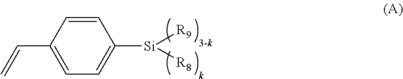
C1(C=C)=CC=C([Si]([R9])[R8])C=C1
